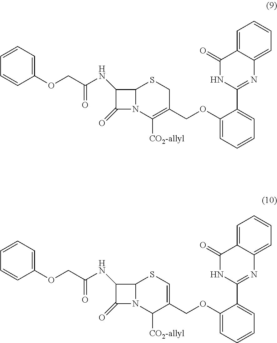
C1(OCC(=O)NC2C(=O)N3C2SCC(COC2=CC=CC=C2C2=NC4=CC=CC=C4C(=O)N2)=C3[CO2-allyl])=CC=CC=C1.C1(OCC(=O)NC2C(=O)N3C2SC=C(COC2=CC=CC=C2C2=NC4=CC=CC=C4C(=O)N2)C3[CO2-allyl])=CC=CC=C1
